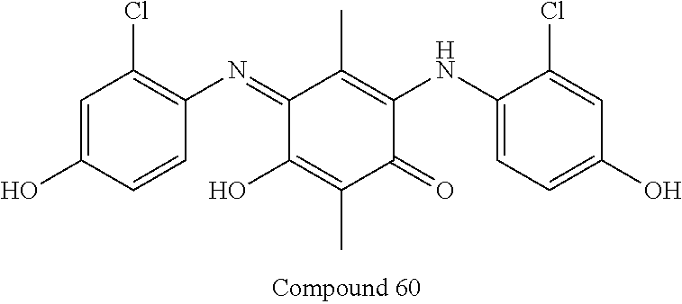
C1(=NC2=C(Cl)C=C(O)C=C2)C(O)=C(C)C(=O)C(NC2=CC=C(O)C=C2Cl)=C1C
